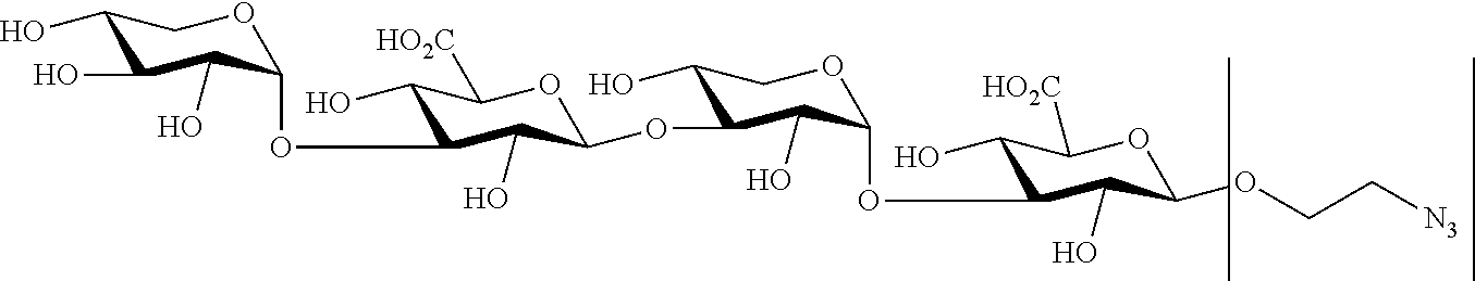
C1(O)C(O)C(O)C(OC2C(O)C([HO2C])OC(OC3C(O)COC(OC4C(O)C([HO2C])OC(OCC[N3])C4O)C3O)C2O)OC1
